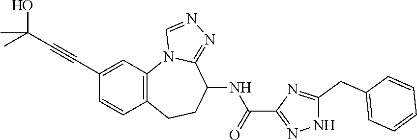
C12=C(CCC(NC(=O)C3=NNC(CC4=CC=CC=C4)=N3)C3=NN=CN13)C=CC(C#CC(C)(O)C)=C2
